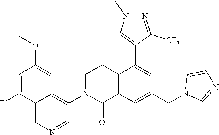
C12=C(C=C(CN3C=NC=C3)C=C1C1=CN(C)N=C1[CF3])C(=O)N(C1=C3C(=CN=C1)C(F)=CC(OC)=C3)CC2
